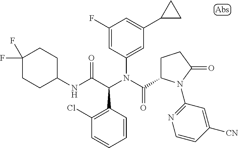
C1=CC(C(C(NC2CCC(F)(F)CC2)=O)N(C(=O)C2CCC(=O)N2C2=NC=CC([CN])=C2)C2=CC(C3CC3)=CC(F)=C2)=C(Cl)C=C1
